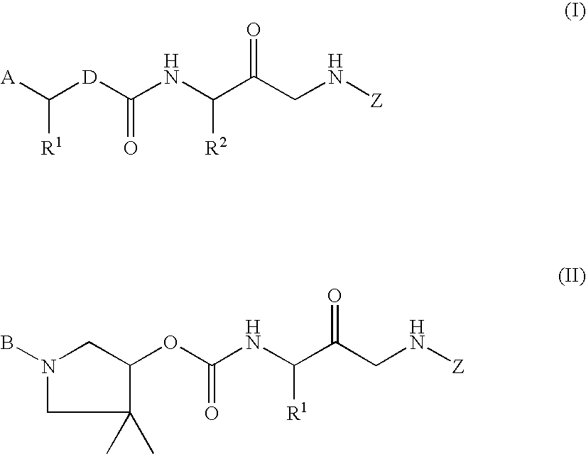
[D](C(NC(C(CN[Z])=O)[R2])=O)C([A])[R1].O(C(NC(C(CN[Z])=O)[R1])=O)C1CN(B)CC1(C)C
